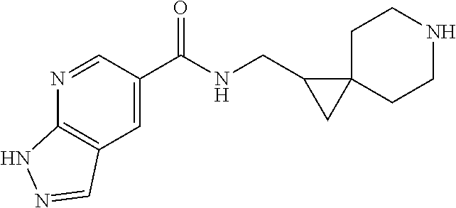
C(NCC1CC12CCNCC2)(=O)C1=CC2=C(N=C1)NN=C2
